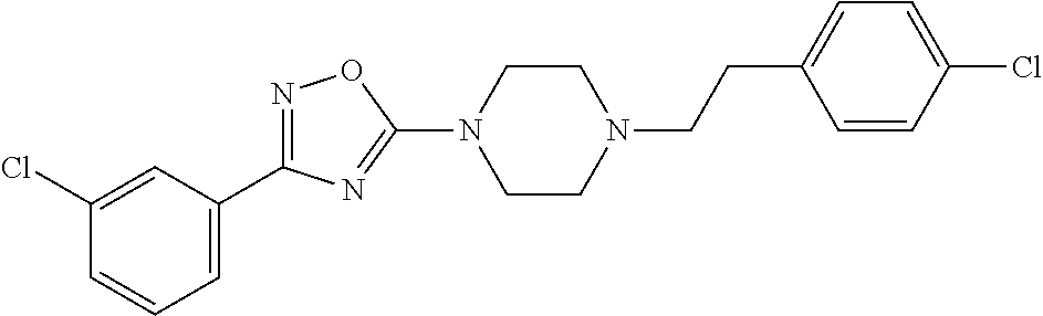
N1=C(C2=CC=CC(Cl)=C2)N=C(N2CCN(CCC3=CC=C(Cl)C=C3)CC2)O1
